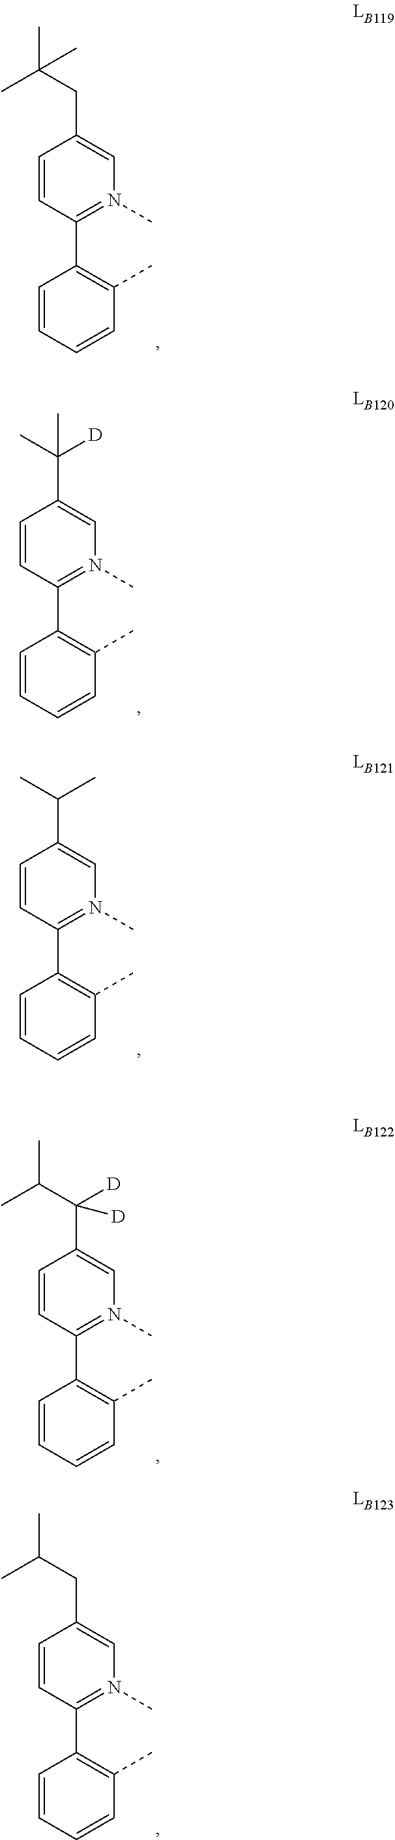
C1(CC(C)(C)C)=CN(C)=C(C2=C(C)C=CC=C2)C=C1.C1(C(C)([D])C)=CN(C)=C(C2=C(C)C=CC=C2)C=C1.C1(C(C)C)=CN(C)=C(C2=C(C)C=CC=C2)C=C1.C1(C(C(C)C)([D])[D])=CN(C)=C(C2=C(C)C=CC=C2)C=C1.C1(CC(C)C)=CN(C)=C(C2=C(C)C=CC=C2)C=C1
